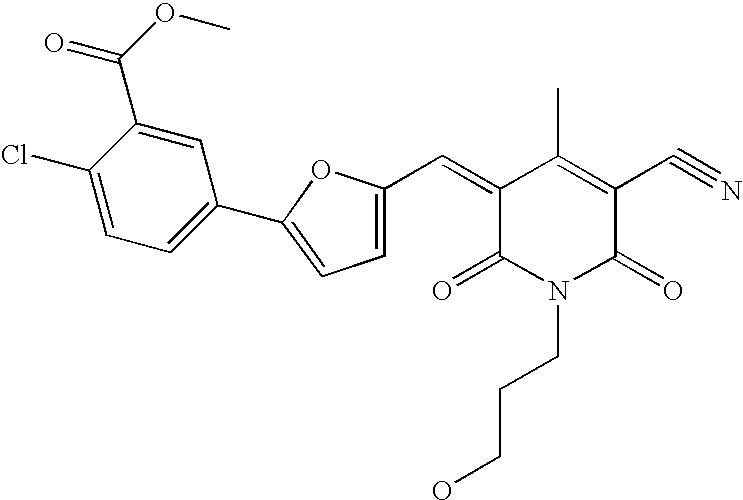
C1(=CC2=CC=C(C3=CC=C(Cl)C(C(OC)=O)=C3)O2)C(=O)N(CCCO)C(=O)C(C#N)=C1C
